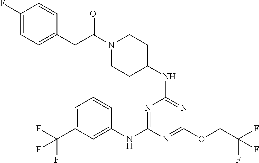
N1=C(NC2CCN(C(=O)CC3=CC=C(F)C=C3)CC2)N=C(NC2=CC(C(F)(F)F)=CC=C2)N=C1OCC(F)(F)F
